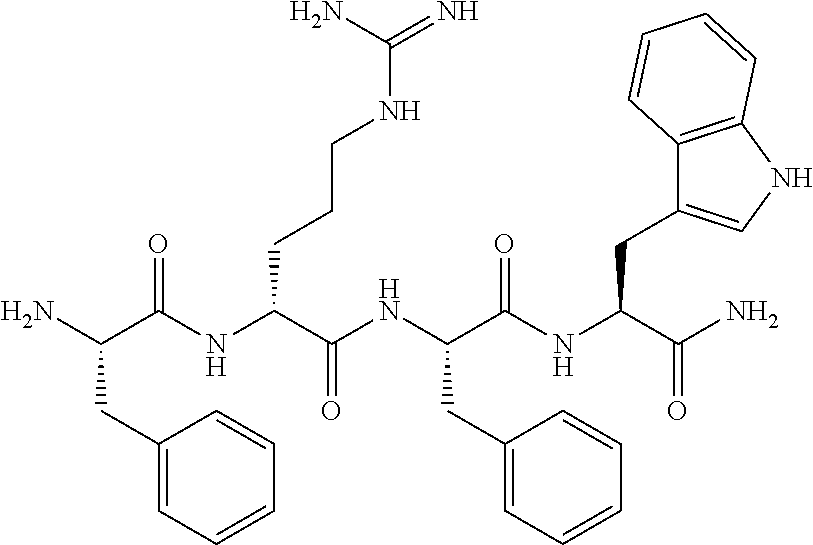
NC(C(NC(C(NC(C(NC(C(N)=O)CC1=CNC2=C1C=CC=C2)=O)CC1=CC=CC=C1)=O)CCCNC(=N)N)=O)CC1=CC=CC=C1
